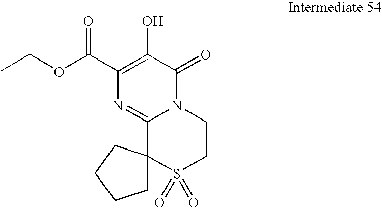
OC1=C(C(OCC)=O)N=C2N(C1=O)CCS(=O)(=O)C21CCCC1
